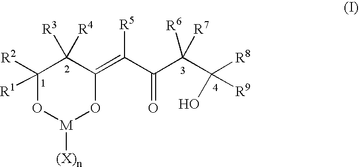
C1([R2])([R1])O[M]([(X)n])OC(=C(C(C(C([R8])([R9])O)([R6])[R7])=O)[R5])C1([R3])[R4]
